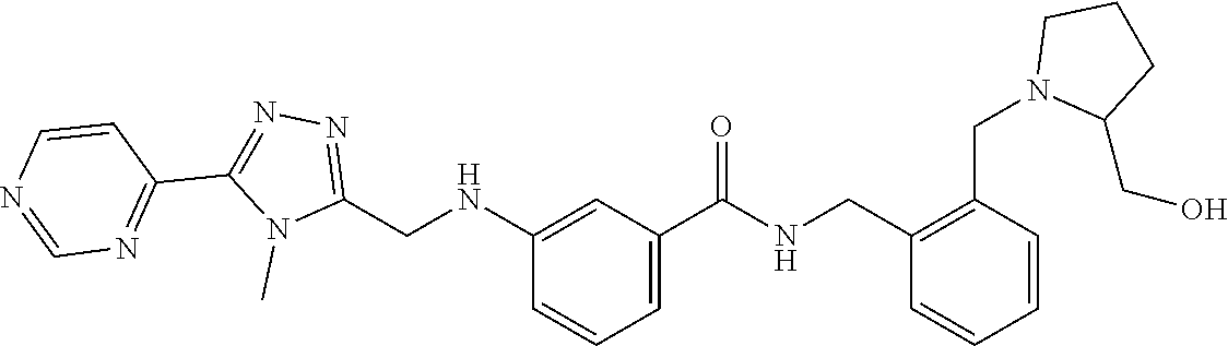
N1=C(C2=NN=C(CNC3=CC(C(NCC4=C(CN5C(CO)CCC5)C=CC=C4)=O)=CC=C3)N2C)C=CN=C1
